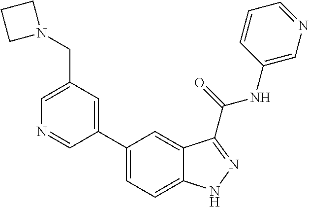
C1(CN2CCC2)=CN=CC(C2=CC=C3C(=C2)C(C(NC2=CN=CC=C2)=O)=NN3)=C1
